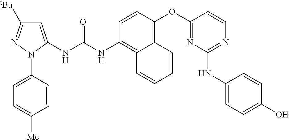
C1=CN=C(NC2=CC=C(O)C=C2)N=C1OC1=C2C(=C(NC(NC3=CC([tBu])=NN3C3=CC=C([Me])C=C3)=O)C=C1)C=CC=C2
